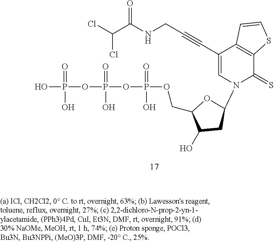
C1(COP(OP(OP(O)(=O)O)(=O)O)(=O)O)C(O)CC(N2C(=S)C3=C(C(C#CCNC(C(Cl)Cl)=O)=C2)C=CS3)O1
